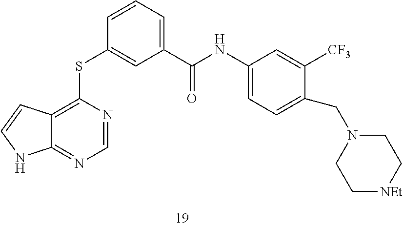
C12=C(SC3=CC(C(NC4=CC=C(CN5CC[NEt]CC5)C([CF3])=C4)=O)=CC=C3)N=CN=C1NC=C2
